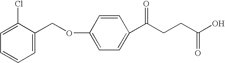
C1=C(COC2=CC=C(C(CCC(=O)O)=O)C=C2)C(Cl)=CC=C1
